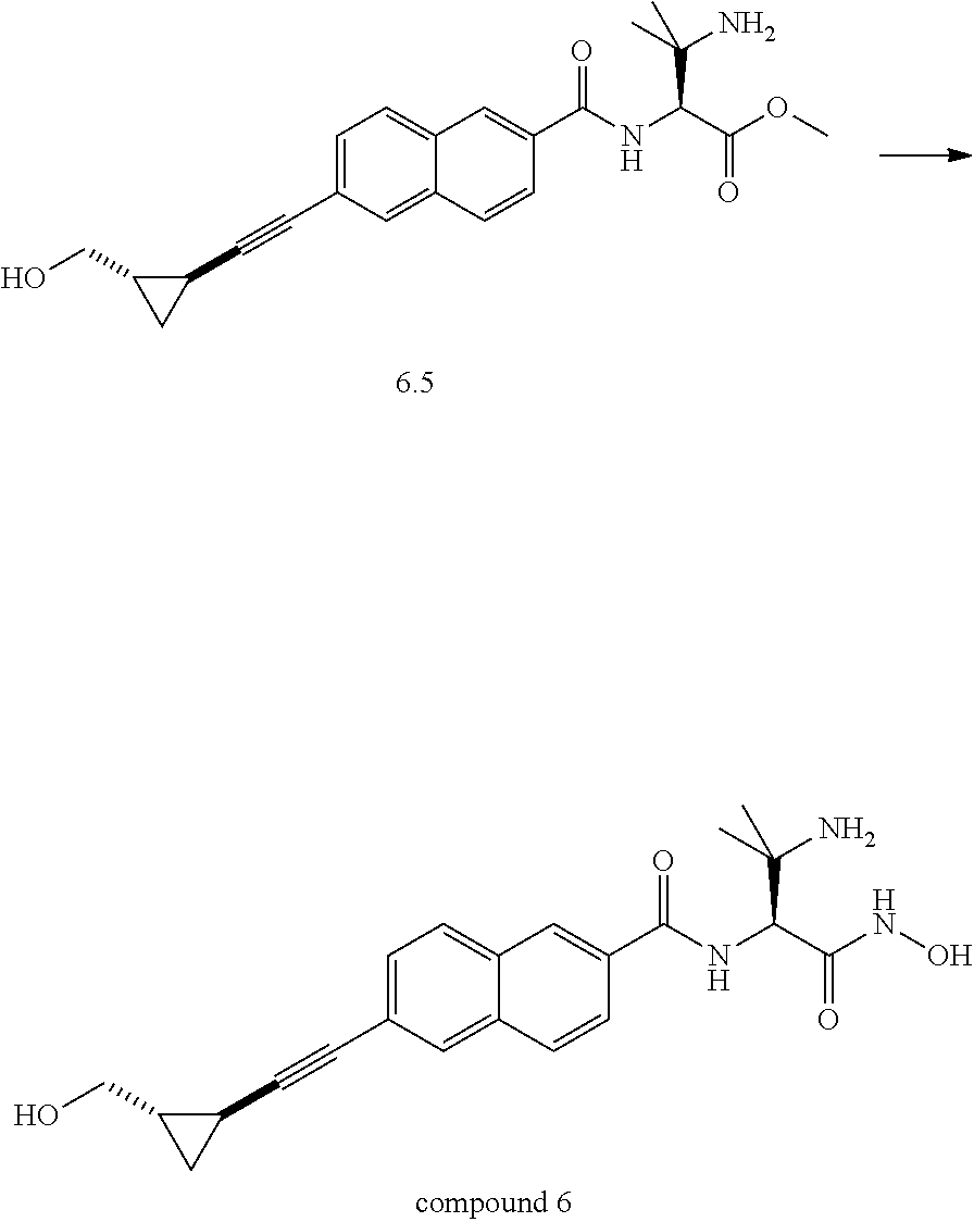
C1=C(C#CC2C(CO)C2)C=C2C(=C1)C=C(C(NC(C(OC)=O)C(N)(C)C)=O)C=C2.C1=C(C#CC2C(CO)C2)C=C2C(=C1)C=C(C(NC(C(NO)=O)C(N)(C)C)=O)C=C2
